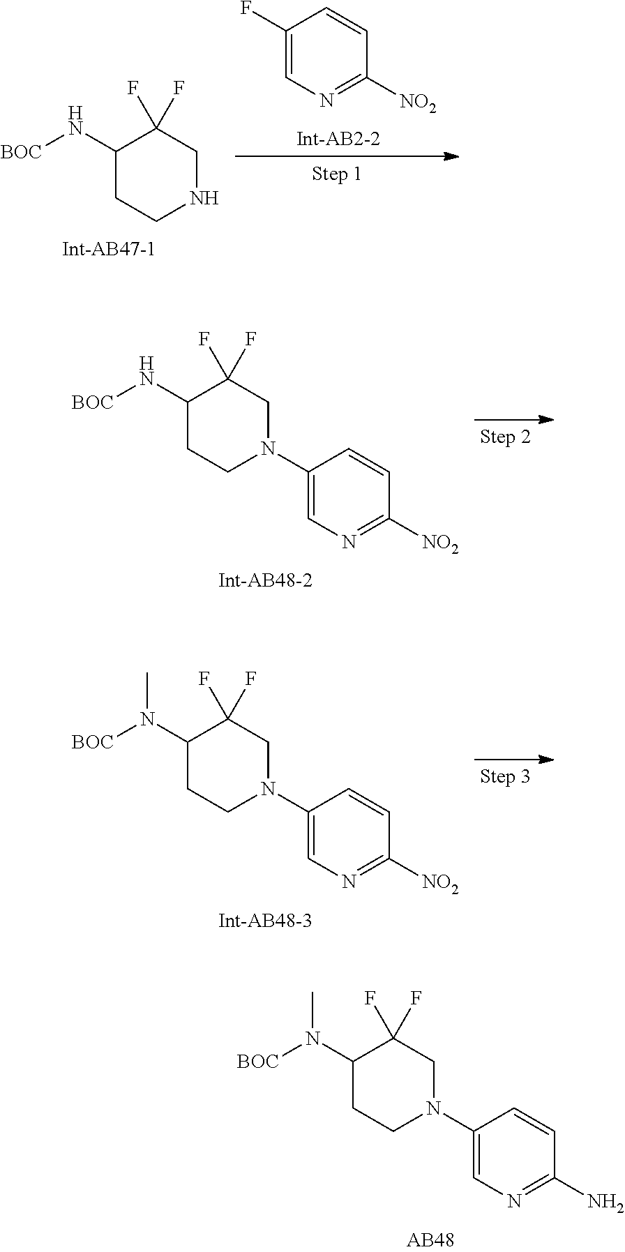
C1(N([BOC])C)CCN(C2=CN=C(N)C=C2)CC1(F)F.C1(N[BOC])CCNCC1(F)F.C1(F)=CN=C([NO2])C=C1.C1(N[BOC])CCN(C2=CN=C([NO2])C=C2)CC1(F)F.C1(N([BOC])C)CCN(C2=CN=C([NO2])C=C2)CC1(F)F
